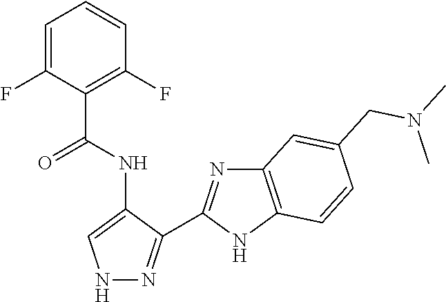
C1=C(F)C(C(NC2=CNN=C2C2=NC3=C(N2)C=CC(CN(C)C)=C3)=O)=C(F)C=C1
